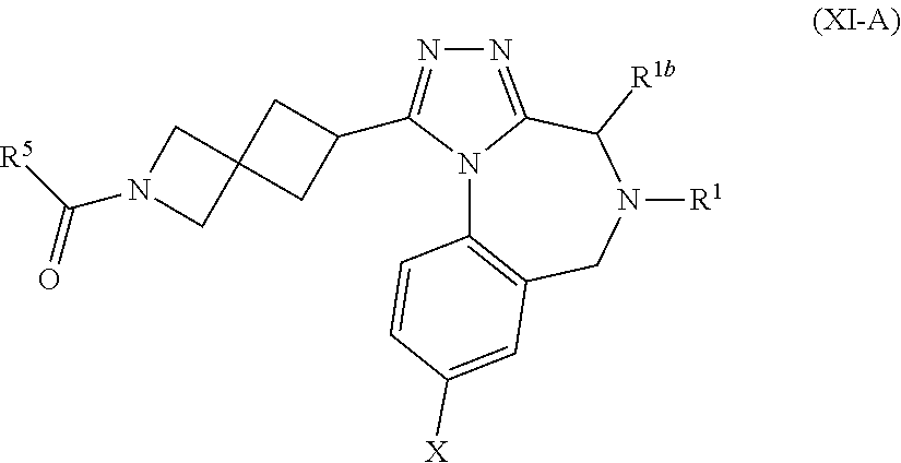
C(N1CC2(C1)CC(C1=NN=C3N1C1=C(CN([R1])C3[R1b])C=C([X])C=C1)C2)([R5])=O
